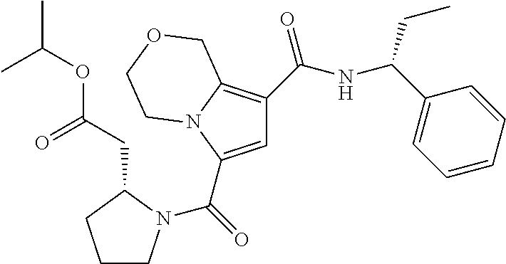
C1=C(C(=O)N2CCCC2CC(=O)OC(C)C)N2C(=C1C(NC(C1=CC=CC=C1)CC)=O)COCC2
